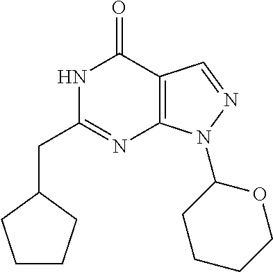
N1C(CC2CCCC2)=NC2=C(C1=O)C=NN2C1CCCCO1
